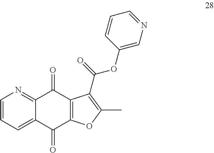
C1=CC=C2C(=N1)C(=O)C1=C(C2=O)OC(C)=C1C(=O)OC1=CN=CC=C1
